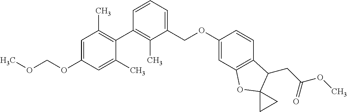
C1=C(OCOC)C=C(C)C(C2=C(C)C(COC3=CC4=C(C=C3)C(CC(OC)=O)C3(O4)CC3)=CC=C2)=C1C
